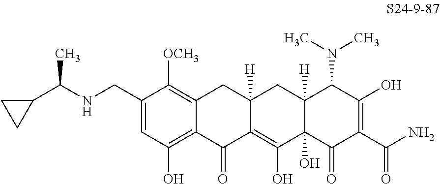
C1=C(CNC(C2CC2)C)C([OCH3])=C2C(=C1O)C(=O)C1=C(O)C3(O)C([H])(CC1([H])C2)C(N(C)C)C(O)=C(C(N)=O)C3=O
